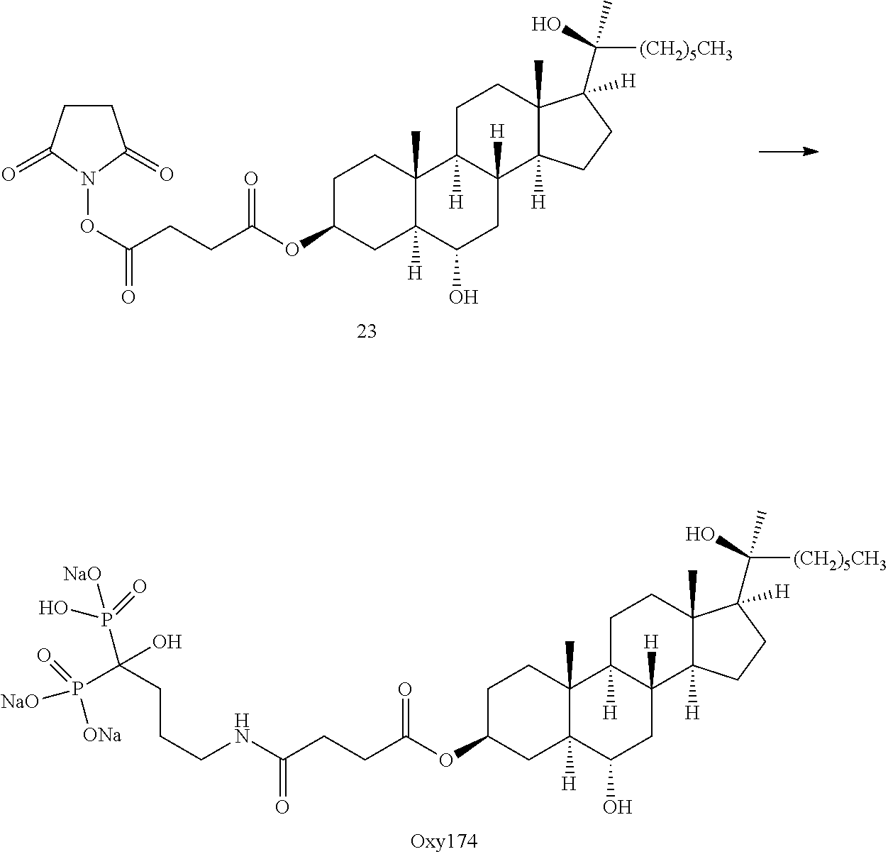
O(C1CCC2(C)C([H])(C1)C(O)CC1([H])C2([H])CCC2(C)C1([H])CCC2([H])C(C)(O)[(CH2)5CH3])C(CCC(NCCCC(P(=O)([ONa])[NaO])(O)P(O)(=O)[NaO])=O)=O.O(C1CCC2(C)C([H])(C1)C(O)CC1([H])C2([H])CCC2(C)C1([H])CCC2([H])C(C)(O)[(CH2)5CH3])C(CCC(ON1C(=O)CCC1=O)=O)=O
